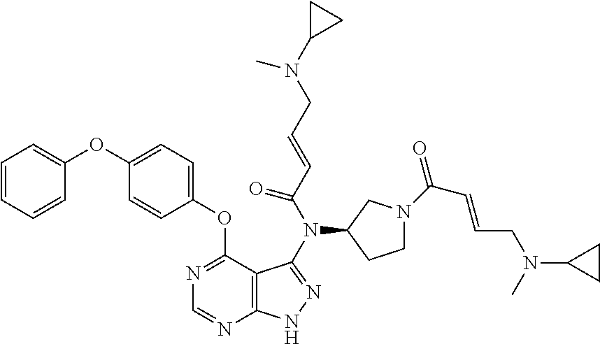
C1=CC=CC(OC2=CC=C(OC3=NC=NC4=C3C(N(C3CN(C(C=CCN(C)C5CC5)=O)CC3)C(C=CCN(C3CC3)C)=O)=NN4)C=C2)=C1
